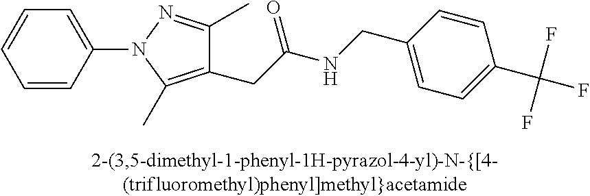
C1=CC(N2C(C)=C(CC(NCC3=CC=C(C(F)(F)F)C=C3)=O)C(C)=N2)=CC=C1
